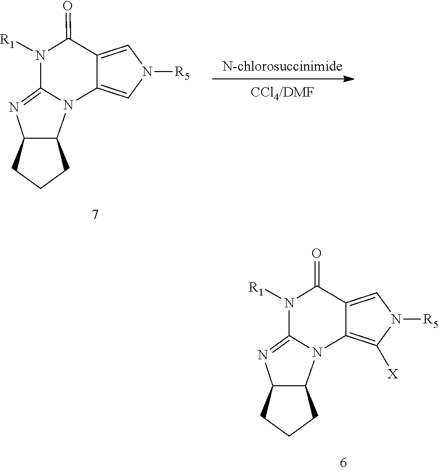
C12=CN([R5])C=C1C(=O)N([R1])C1=NC3C(N21)CCC3.C12=C([X])N([R5])C=C1C(=O)N([R1])C1=NC3C(N21)CCC3
